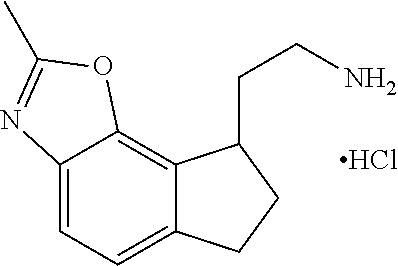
C12=CC=C3C(=C1OC(C)=N2)C(CCN)CC3.Cl
